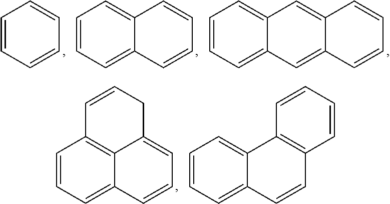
C1=CC=CC=C1.C1=CC=C2C(=C1)C=CC=C2.C1=CC=C2C(=C1)C=C1C(=C2)C=CC=C1.C1=CC=C2C3=C1C=CCC3=CC=C2.C1=CC=C2C(=C1)C1=C(C=C2)C=CC=C1
